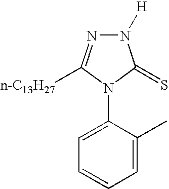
C1=C(N2C(=S)N([H])N=C2[n-C13H27])C(C)=CC=C1
